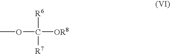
COC([OR8])([R7])[R6]
